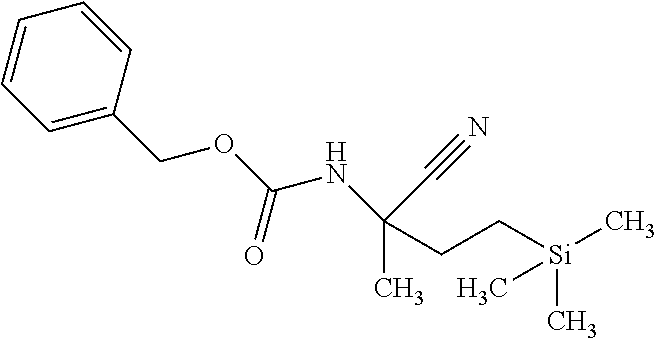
C1=CC(COC(NC(C)(C#N)CC[Si](C)(C)C)=O)=CC=C1
